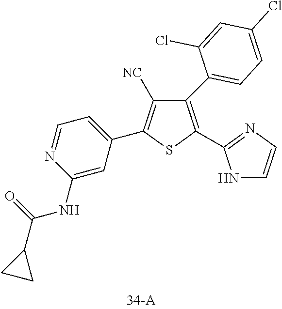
C1(C2=CC=C(Cl)C=C2Cl)=C(C2=NC=CN2)SC(C2=CC=NC(NC(C3CC3)=O)=C2)=C1[NC]
